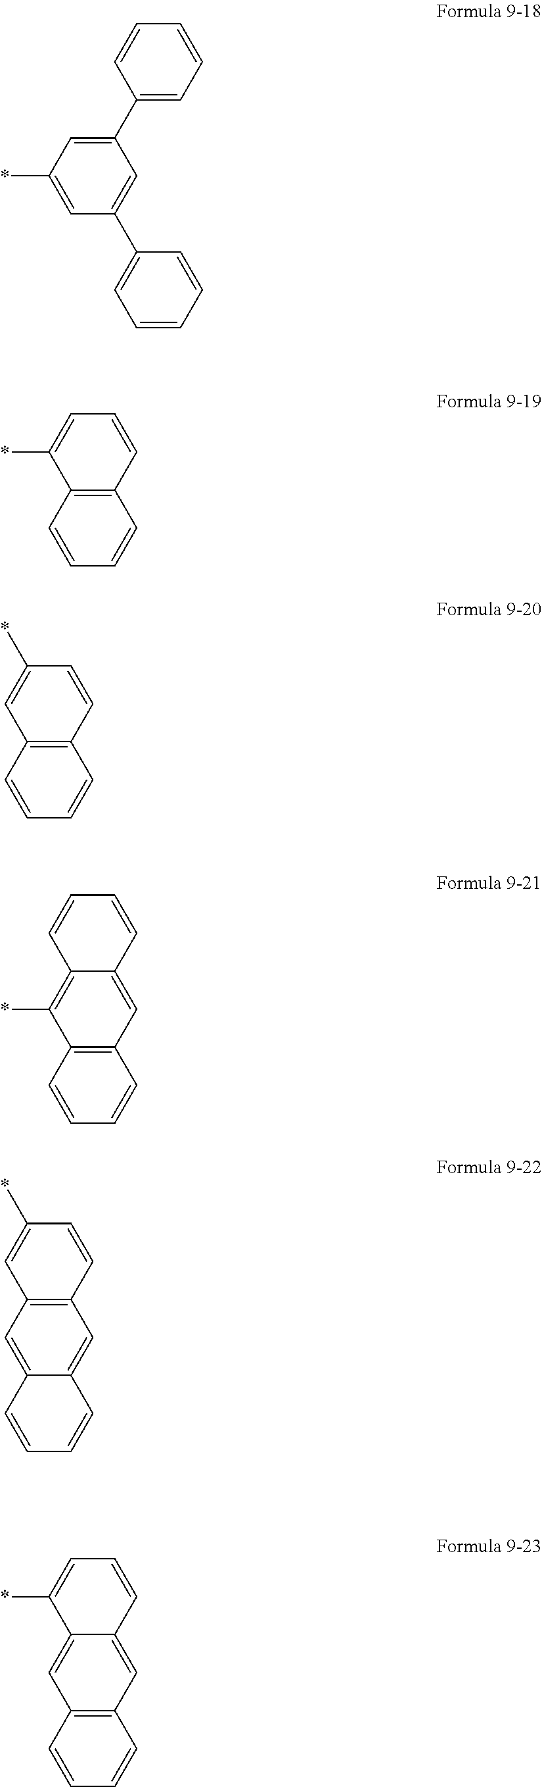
C1=CC(C2=CC(*)=CC(C3=CC=CC=C3)=C2)=CC=C1.C1=CC=CC2=C1C(*)=CC=C2.C1=CC=CC2=C1C=C(*)C=C2.C1=CC=CC2=C1C(*)=C1C(=C2)C=CC=C1.C1=CC=CC2=CC3=C(C=C12)C=C(*)C=C3.C1=CC=CC2=C1C=C1C(=C2)C=CC=C1*
